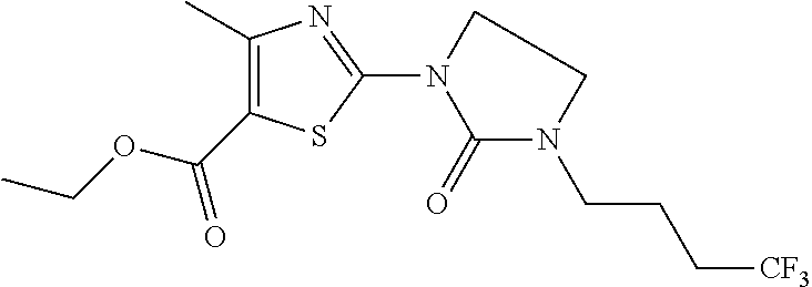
C1(C)=C(C(OCC)=O)SC(N2C(=O)N(CCC[CF3])CC2)=N1
